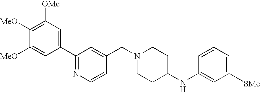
C1(C2=NC=CC(CN3CCC(NC4=CC([SMe])=CC=C4)CC3)=C2)=CC([OMe])=C([MeO])C([MeO])=C1
